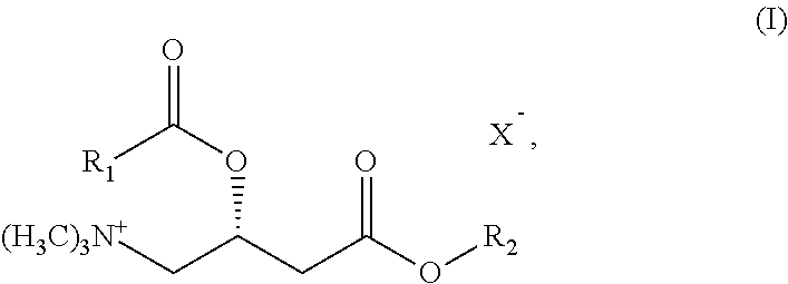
C(C(CC(O[R2])=O)OC(=O)[R1])[(H3C)3N+].[X]
